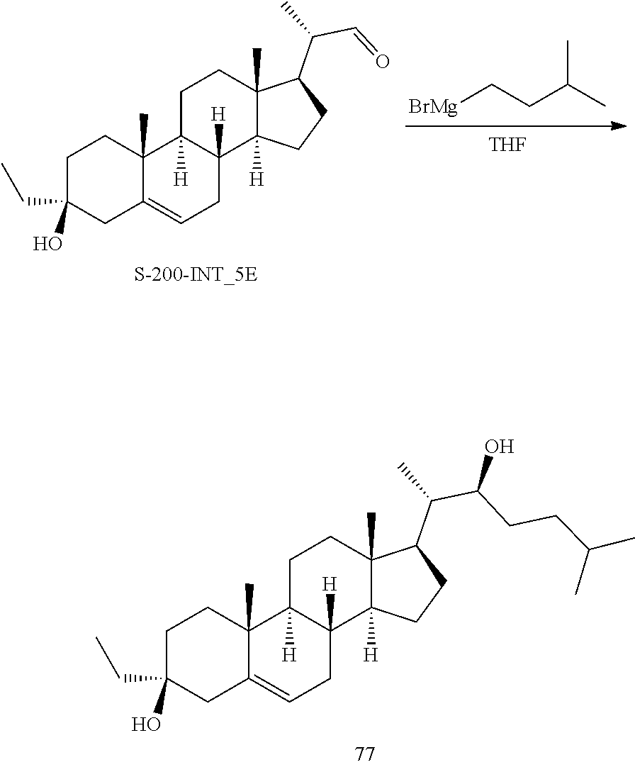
C1(CC)(O)CCC2(C)C3([H])CCC4(C)C(C(C(O)CCC(C)C)C)CCC4([H])C3([H])CC=C2C1.C(C(C)C)C[BrMg].[THF].C1(CC)(O)CCC2(C)C3([H])CCC4(C)C(C(C=O)C)CCC4([H])C3([H])CC=C2C1
